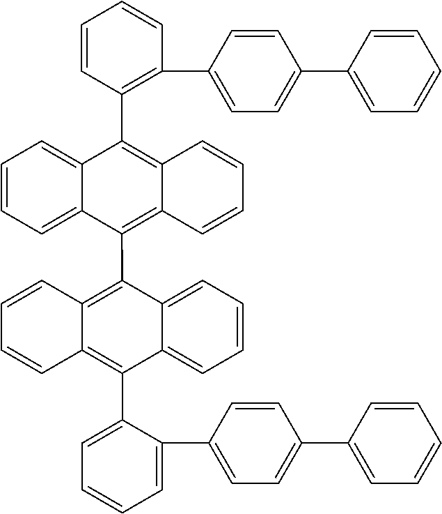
C1=CC=CC=C1C1=CC=C(C2=C(C3=C4C=CC=CC4=C(C4=C5C(=C(C6=CC=CC=C6C6=CC=C(C7=CC=CC=C7)C=C6)C6=CC=CC=C46)C=CC=C5)C4=CC=CC=C34)C=CC=C2)C=C1
